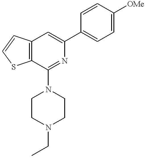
C12=C(C(N3CCN(CC)CC3)=NC(C3=CC=C([OMe])C=C3)=C1)SC=C2
